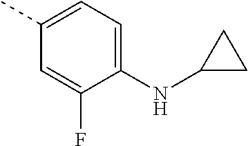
N(C1CC1)C1=CC=C(C)C=C1F
